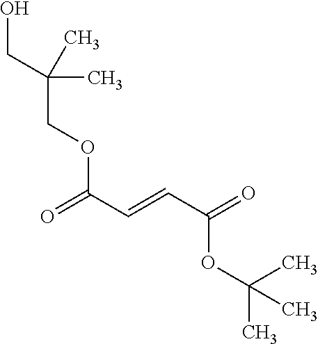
C(COC(=O)C=CC(OC(C)(C)C)=O)(C)(C)CO
